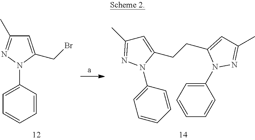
C1=C(N2C(CBr)=CC(C)=N2)C=CC=C1.C1=CC=C(N2N=C(C)C=C2CCC2=CC(C)=NN2C2=CC=CC=C2)C=C1
